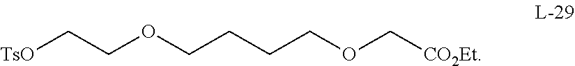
C(COCCCCOC[CO2Et])[TsO]
